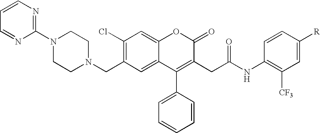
C1=CN=C(N2CCN(CC3=C(Cl)C=C4C(=C3)C(C3=CC=CC=C3)=C(CC(NC3=C([CF3])C=C([R])C=C3)=O)C(=O)O4)CC2)N=C1
